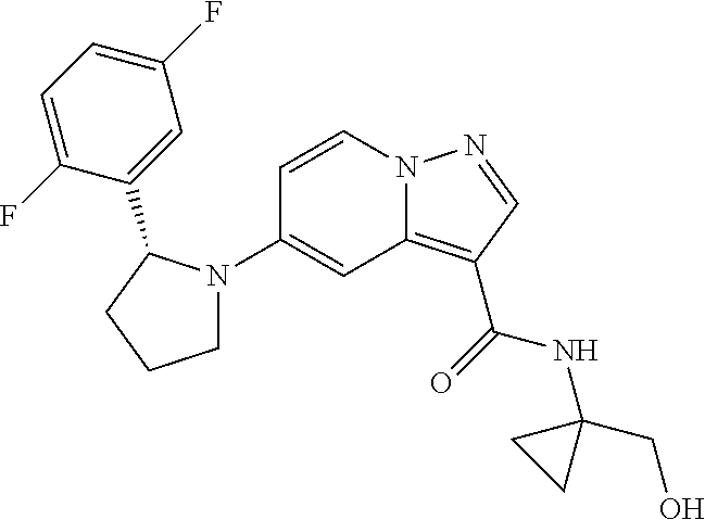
N12C(=C(C(=O)NC3(CO)CC3)C=N1)C=C(N1CCCC1C1=CC(F)=CC=C1F)C=C2
